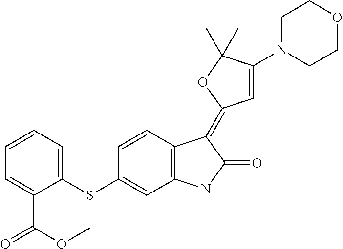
C1=CC=C(SC2=CC3=C(C=C2)C(=C2C=C(N4CCOCC4)C(C)(C)O2)C(=O)N3)C(C(OC)=O)=C1
